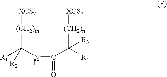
[R1]C(NC(C([(CH2)n][XCS2])([R4])[R3])=O)([(CH2)m][XCS2])[R2]
